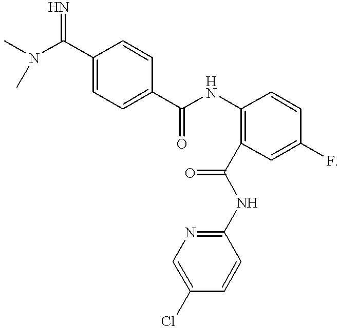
C1(C(N(C)C)=N)=CC=C(C(NC2=C(C(NC3=NC=C(Cl)C=C3)=O)C=C(F)C=C2)=O)C=C1
